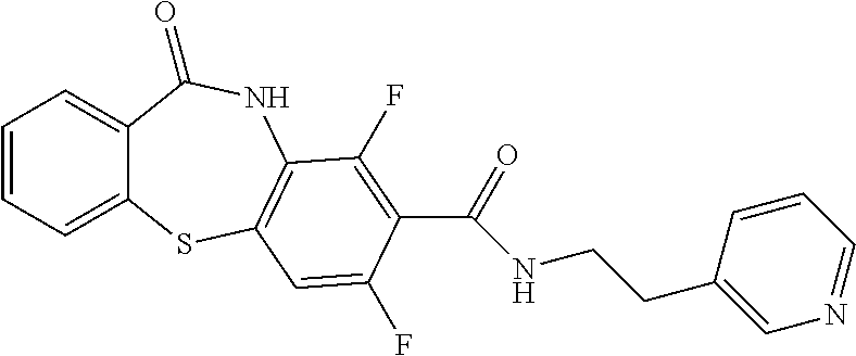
C1=CC=C2C(=C1)C(=O)NC1=C(S2)C=C(F)C(C(=O)NCCC2=CN=CC=C2)=C1F
